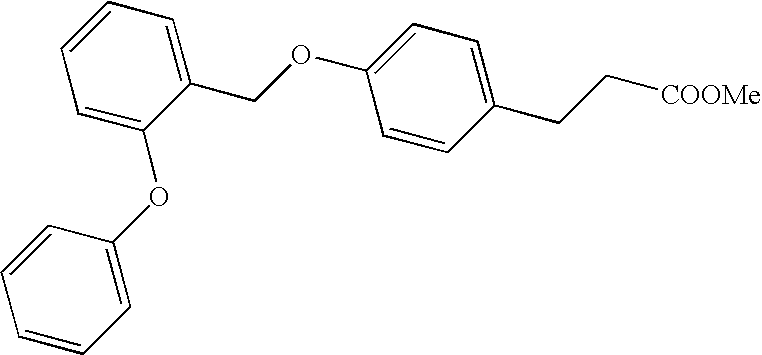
C1(CC[COOMe])=CC=C(OCC2=CC=CC=C2OC2=CC=CC=C2)C=C1
